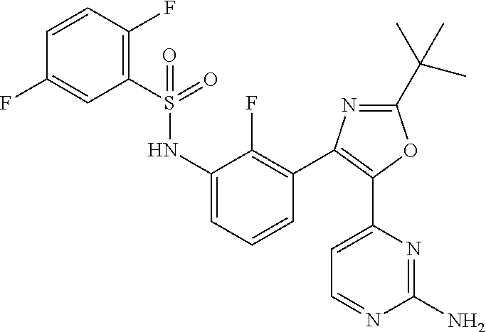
C1=C(C2=C(C3=C(F)C(NS(=O)(C4=C(F)C=CC(F)=C4)=O)=CC=C3)N=C(C(C)(C)C)O2)N=C(N)N=C1
